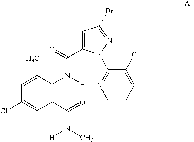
C1(C(=O)N([H])C)=C(N([H])C(=O)C2=CC(Br)=NN2C2=NC=CC=C2Cl)C(C)=CC(Cl)=C1
